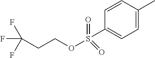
C(CCOS(=O)(=O)C1=CC=C(C)C=C1)(F)(F)F
